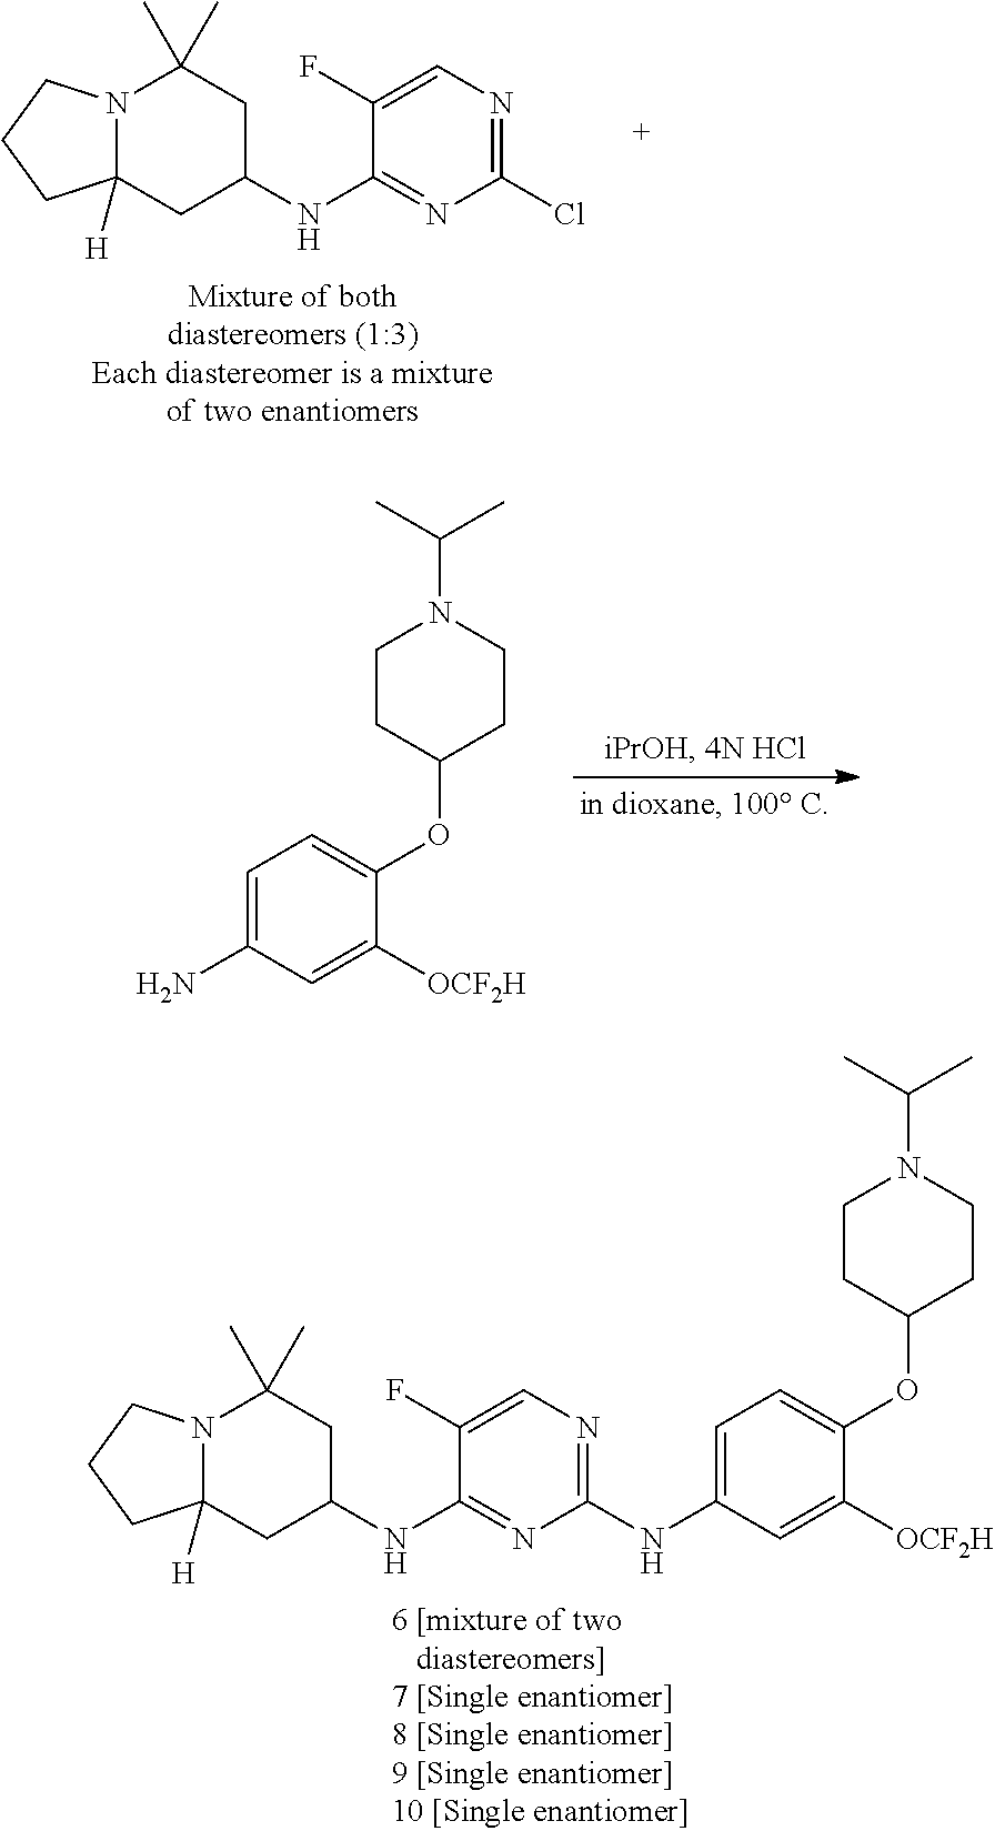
N12C([H])(CC(NC3=NC(Cl)=NC=C3F)CC1(C)C)CCC2.C1=C(N)C=C([OCF2H])C(OC2CCN(C(C)C)CC2)=C1.N12C([H])(CC(NC3=NC(NC4=CC=C(OC5CCN(C(C)C)CC5)C([OCF2H])=C4)=NC=C3F)CC1(C)C)CCC2
